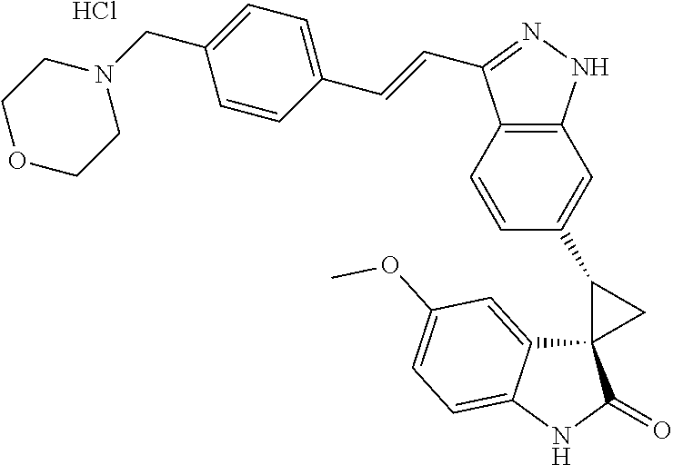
C12=C(C=CC(C3C4(C5=CC(OC)=CC=C5NC4=O)C3)=C1)C(C=CC1=CC=C(CN3CCOCC3)C=C1)=NN2.Cl
